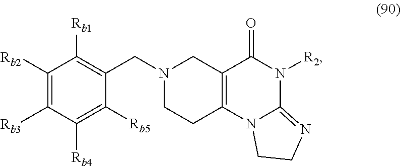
O=C1N([R2])C2=NCCN2C2=C1CN(CC1=C([Rb1])C([Rb2])=C([Rb3])C([Rb4])=C1[Rb5])CC2
